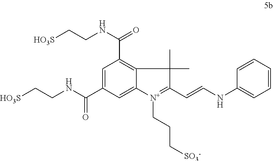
C1=C(C(NCC[HO3S])=O)C=C2C(=C1C(=O)NCC[HO3S])C(C)(C)C(C=CNC1=CC=CC=C1)=[N+]2CCC[SO3-]
